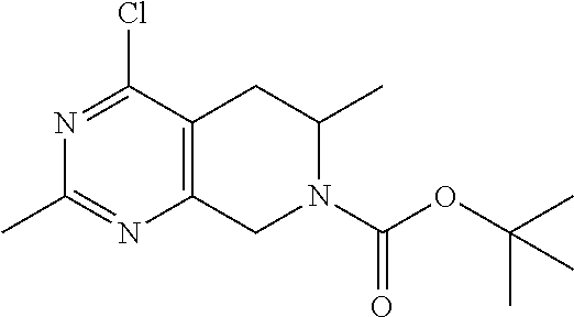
N1=C(Cl)C2=C(N=C1C)CN(C(OC(C)(C)C)=O)C(C)C2
